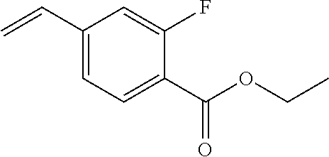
C1=C(F)C(C(OCC)=O)=CC=C1C=C
